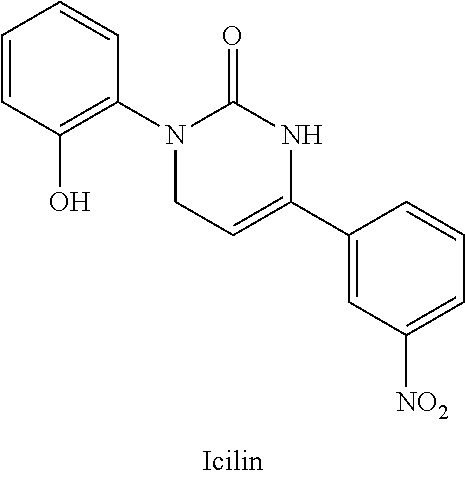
C1=CC(O)=C(N2CC=C(C3=CC([NO2])=CC=C3)NC2=O)C=C1
